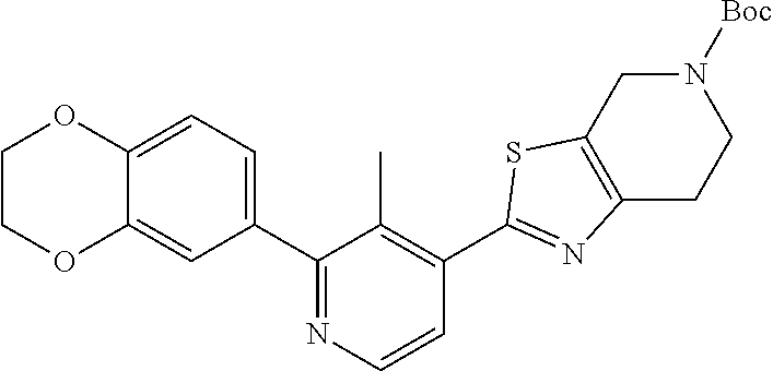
C1(C2=CC=C3C(=C2)OCCO3)=NC=CC(C2=NC3=C(CN([Boc])CC3)S2)=C1C
